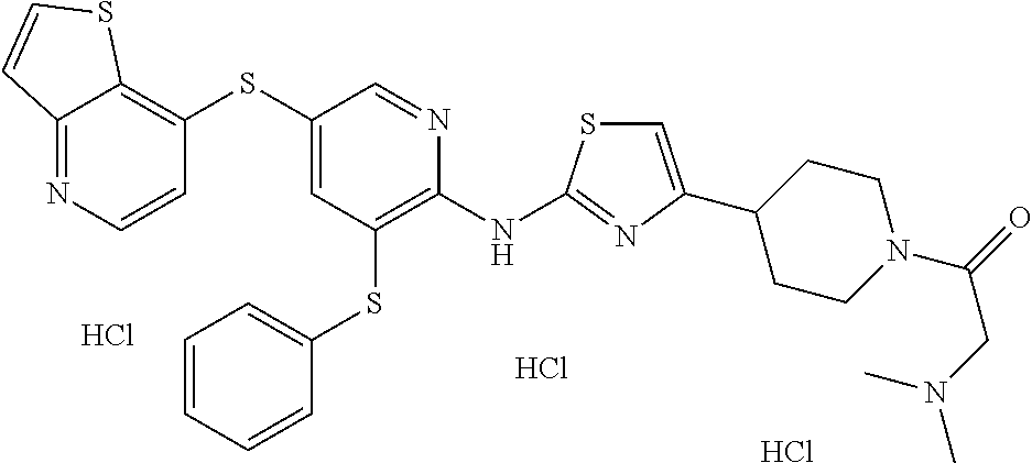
Cl.S(C1=CC(SC2=CC=CC=C2)=C(NC2=NC(C3CCN(C(CN(C)C)=O)CC3)=CS2)N=C1)C1=C2C(=NC=C1)C=CS2.Cl.Cl
